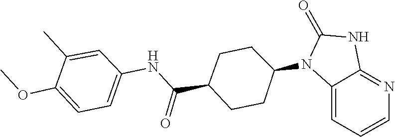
C1(=O)NC2=NC=CC=C2N1C1CCC(C(NC2=CC=C(OC)C(C)=C2)=O)CC1
